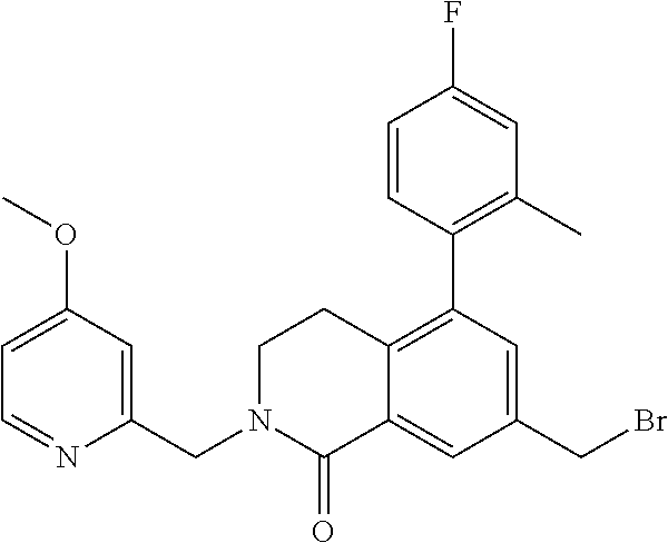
C1=C(OC)C=C(CN2C(=O)C3=CC(CBr)=CC(C4=C(C)C=C(F)C=C4)=C3CC2)N=C1
